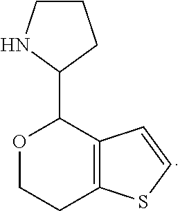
O1CCC2=C(C1C1CCCN1)C=CS2
